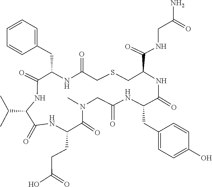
C1(CC2C(=O)NC(C(C)C)C(=O)NC(CCC(O)=O)C(=O)N(C)CC(=O)NC(CC3=CC=C(O)C=C3)C(=O)NC(C(NCC(=O)N)=O)CSCC(=O)N2)=CC=CC=C1
